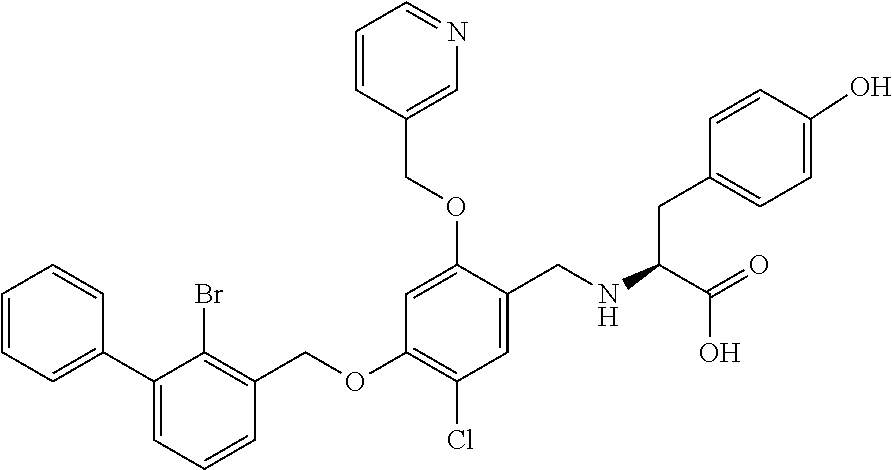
C1=CC=C(C2=CC=CC(COC3=C(Cl)C=C(CNC(CC4=CC=C(O)C=C4)C(=O)O)C(OCC4=CN=CC=C4)=C3)=C2Br)C=C1
